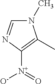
N1(C)C=NC([N+](=O)[O-])=C1C
